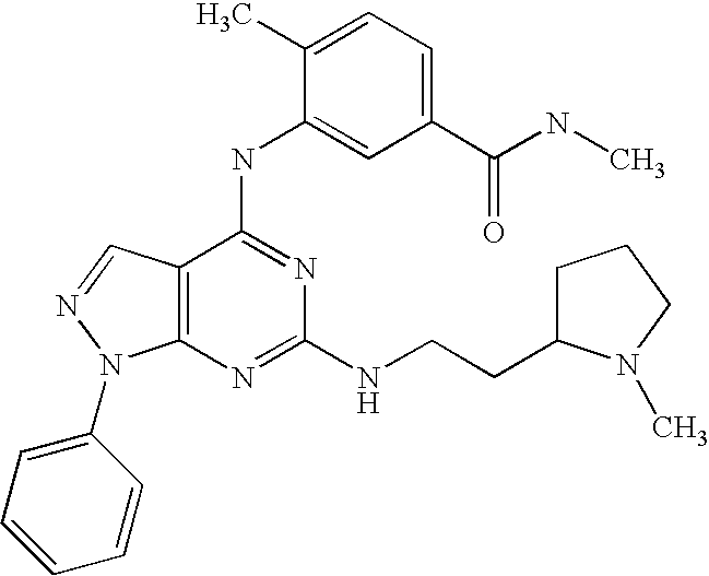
C12=C(C(NC3=CC(C(NC)=O)=CC=C3C)=NC(NCCC3CCCN3C)=N1)C=NN2C1=CC=CC=C1
